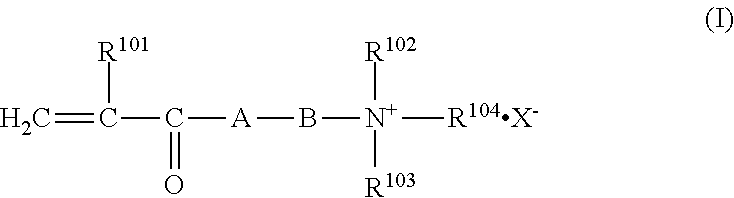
C=C(C([A]B[N+]([R103])([R104X-])[R102])=O)[R101]
